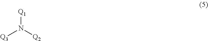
[Q3]N([Q2])[Q1]
